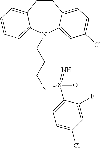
C1CC2=CC=C(Cl)C=C2N(CCCNS(C2=CC=C(Cl)C=C2F)(=O)=N)C2=CC=CC=C12
